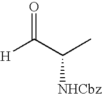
[H]C(C(C)[NHCbz])=O
